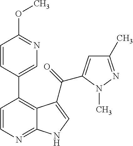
C1=CN=C2C(=C1C1=CN=C(OC)C=C1)C(C(=O)C1=CC(C)=NN1C)=CN2
